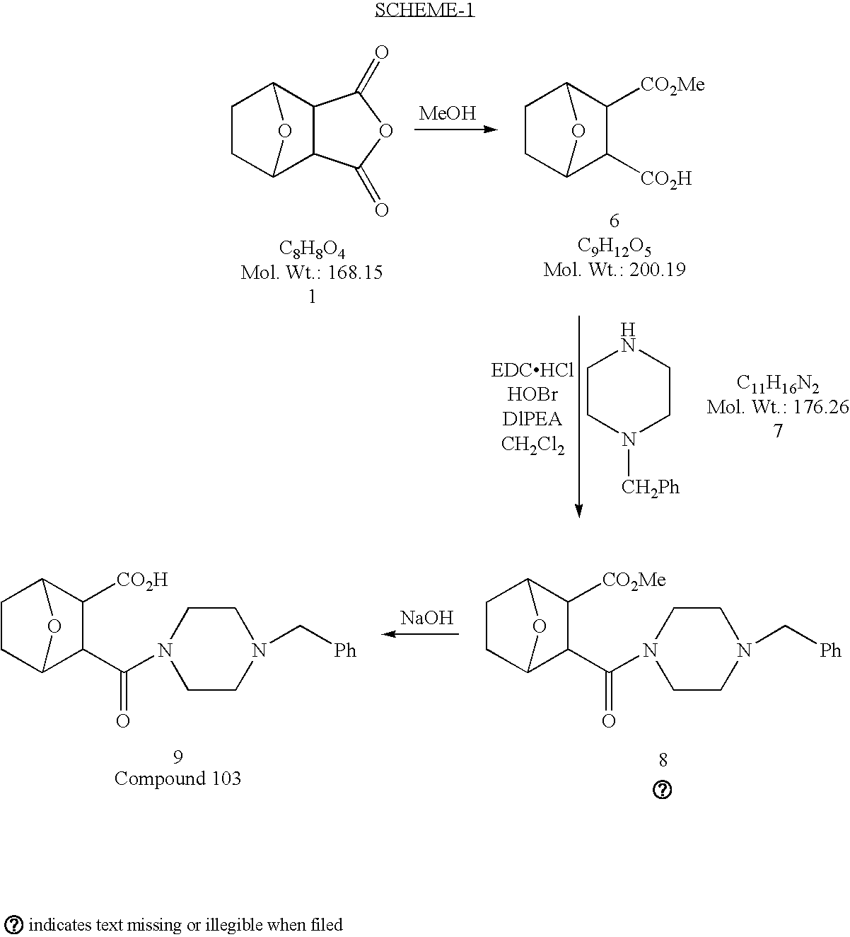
C1C2C3C(C(C1)O2)C(=O)OC3=O.[MeOH].C1C2C([CO2H])C([CO2Me])C(C1)O2.C1CN([CH2Ph])CCN1.[NaOH].C1C2C(C(=O)N3CCN(C[Ph])CC3)C([CO2H])C(C1)O2.C1C2C(C(=O)N3CCN(C[Ph])CC3)C([CO2Me])C(C1)O2
